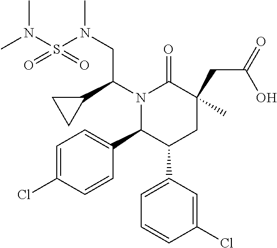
C(CN(S(N(C)C)(=O)=O)C)(N1C(C2=CC=C(Cl)C=C2)C(C2=CC=CC(Cl)=C2)CC(C)(CC(=O)O)C1=O)C1CC1
